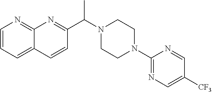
C12=NC=CC=C1C=CC(C(N1CCN(C3=NC=C([CF3])C=N3)CC1)C)=N2
